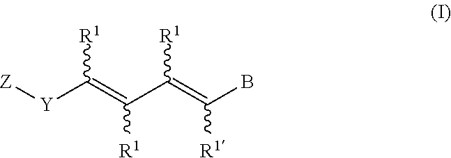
[Z][Y]C(=C(C(=C(B)[R1])[R1])[R1])[R1]
